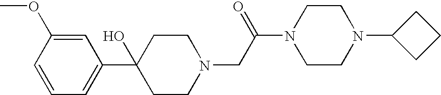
C1=C(OC)C=CC=C1C1(O)CCN(CC(N2CCN(C3CCC3)CC2)=O)CC1
